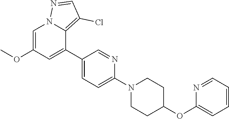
C1(OC)=CN2C(=C(Cl)C=N2)C(C2=CC=C(N3CCC(OC4=CC=CC=N4)CC3)N=C2)=C1
